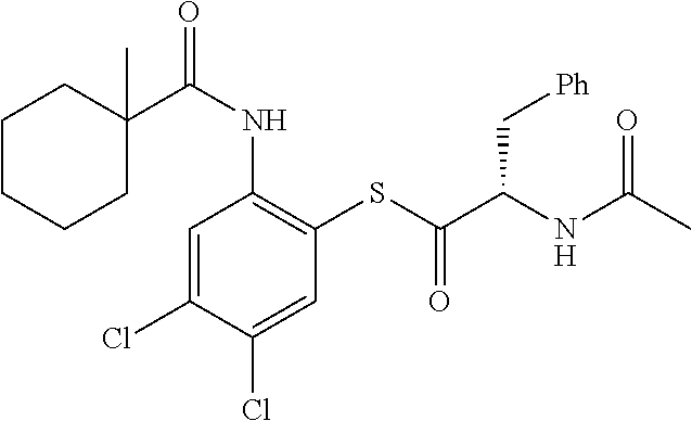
C1=C(Cl)C(Cl)=CC(SC(C(NC(=O)C)C[Ph])=O)=C1NC(=O)C1(C)CCCCC1
